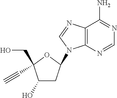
C12=C(N=CN=C1N)N(C1CC(O)C(CO)(C#C)O1)C=N2
